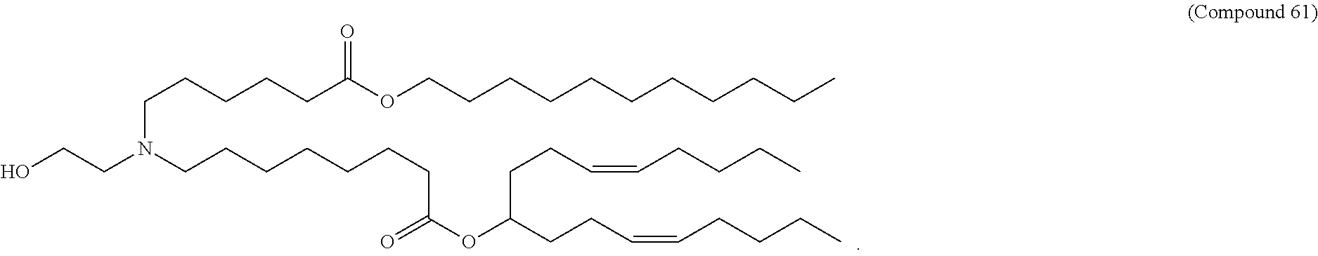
C(CCCCC(OCCCCCCCCCCC)=O)N(CCCCCCCC(OC(CCC=CCCCC)CCC=CCCCC)=O)CCO
